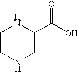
C1(C(O)=O)NCCNC1
